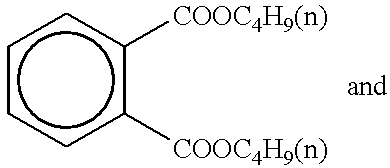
c1ccc([COOC4H9(n)])c([COOC4H9(n)])c1
